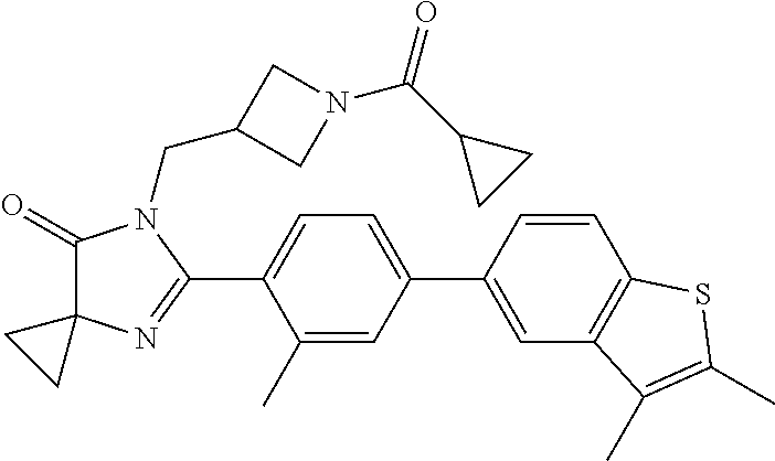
C1(=O)C2(N=C(C3=CC=C(C4=CC5=C(C=C4)SC(C)=C5C)C=C3C)N1CC1CN(C(C3CC3)=O)C1)CC2
